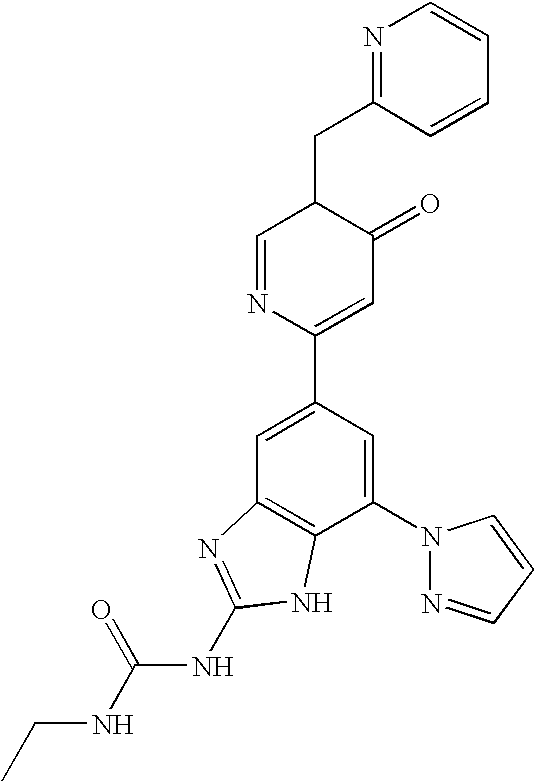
C1=C(C2=CC(=O)C(CC3=NC=CC=C3)C=N2)C=C(N2N=CC=C2)C2=C1N=C(NC(NCC)=O)N2
